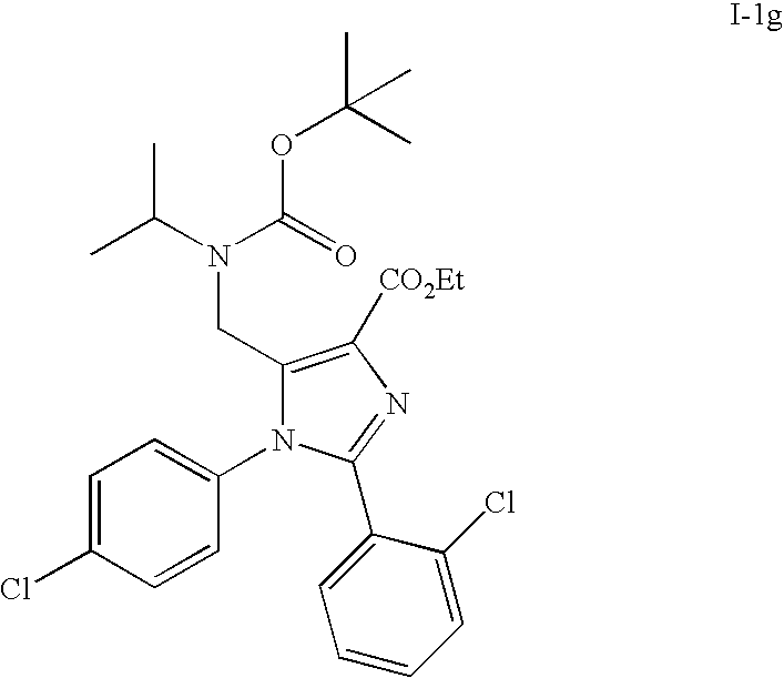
C1=C(Cl)C=CC(N2C(CN(C(C)C)C(=O)OC(C)(C)C)=C([CO2Et])N=C2C2=CC=CC=C2Cl)=C1
